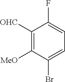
C1([OHC])=C([MeO])C(Br)=CC=C1F
